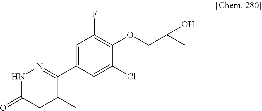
C1(C2=NNC(=O)CC2C)=CC(F)=C(OCC(C)(C)O)C(Cl)=C1
